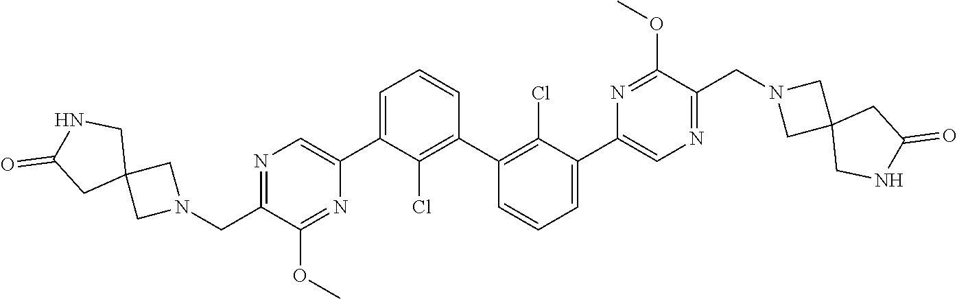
N1=C(CN2CC3(C2)CNC(=O)C3)C(OC)=NC(C2=CC=CC(C3=C(Cl)C(C4=CN=C(CN5CC6(C5)CNC(=O)C6)C(OC)=N4)=CC=C3)=C2Cl)=C1
